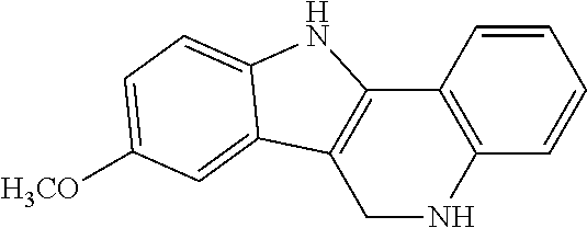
C1=CC2=C(C=C1)NCC1=C2NC2=CC=C([H3CO])C=C12
